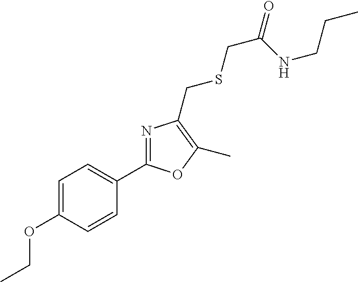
C1=C(OCC)C=CC(C2=NC(CSCC(=O)NCCC)=C(C)O2)=C1
